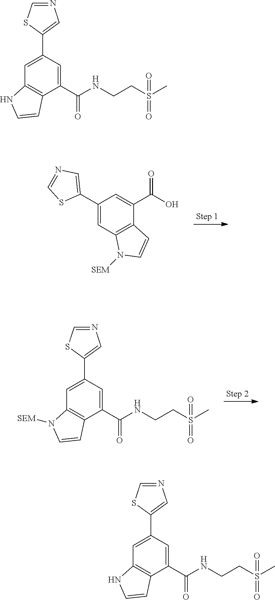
C1=C(C(O)=O)C2=C(C=C1C1=CN=CS1)N([SEM])C=C2.C1(C2=CN=CS2)=CC2=C(C(C(=O)NCCS(C)(=O)=O)=C1)C=CN2[SEM].C1(C2=CN=CS2)=CC2=C(C(C(=O)NCCS(C)(=O)=O)=C1)C=CN2.C1(C2=CN=CS2)=CC2=C(C(C(=O)NCCS(C)(=O)=O)=C1)C=CN2
